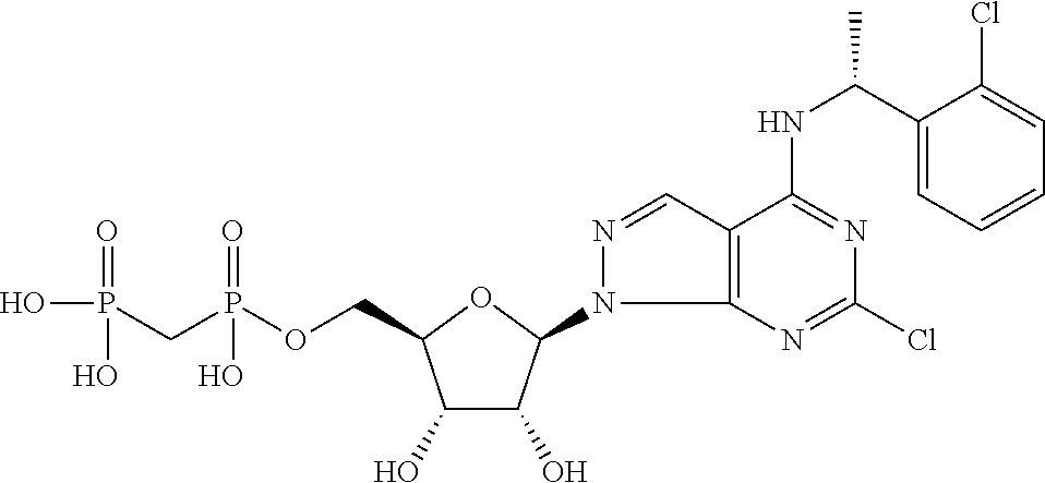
C1(O)C(O)C(N2C3=C(C=N2)C(NC(C2=CC=CC=C2Cl)C)=NC(Cl)=N3)OC1COP(CP(O)(=O)O)(=O)O
